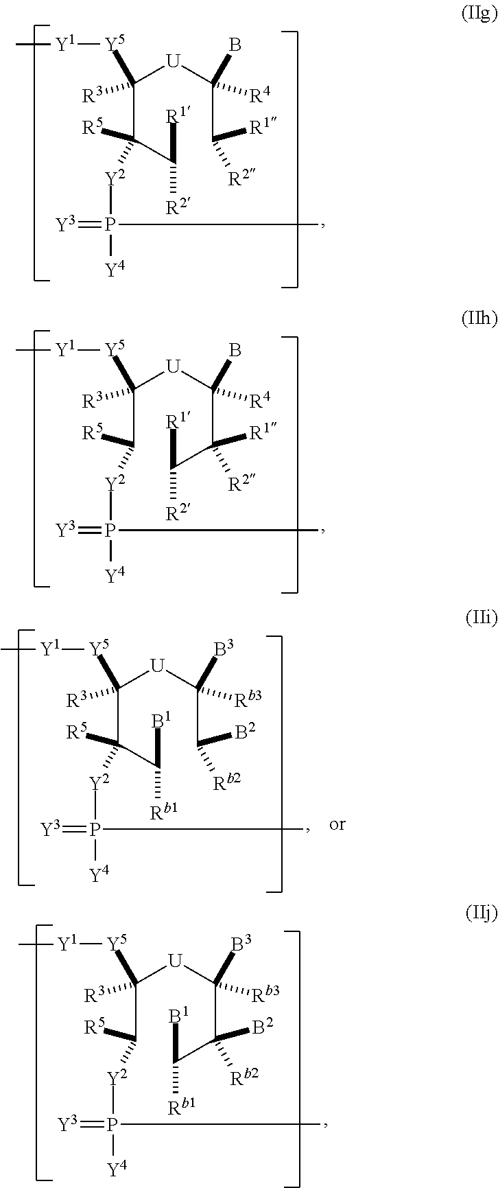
C(C(C([R1])[R2])([R5])[Y2]P(=[Y3])([Y4])C)([U]C(C([R1])[R2])(B)[R4])([Y5][Y1]C)[R3].C(C([R5])[Y2]P(=[Y3])([Y4])C)([U]C(C(C([R1])[R2])([R1])[R2])(B)[R4])([Y5][Y1]C)[R3].C(C(C([B1])[Rb1])([R5])[Y2]P(=[Y3])([Y4])C)([U]C(C([B2])[Rb2])([B3])[Rb3])([Y5][Y1]C)[R3].C(C([R5])[Y2]P(=[Y3])([Y4])C)([U]C(C(C([B1])[Rb1])([B2])[Rb2])([B3])[Rb3])([Y5][Y1]C)[R3]
